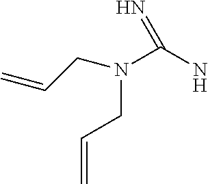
C=CCN(C(N)=N)CC=C
